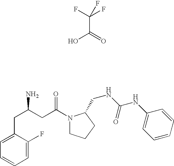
C(C(=O)O)(F)(F)F.C1=C(F)C(CC(N)CC(N2CCCC2CNC(NC2=CC=CC=C2)=O)=O)=CC=C1
